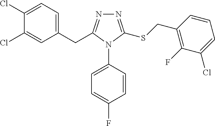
C1(Cl)=CC=C(CC2=NN=C(SCC3=C(F)C(Cl)=CC=C3)N2C2=CC=C(F)C=C2)C=C1Cl
